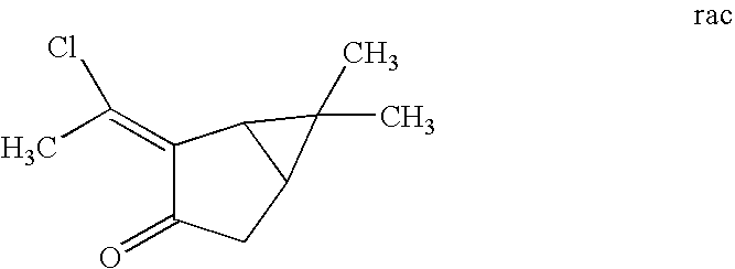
C1(=O)C(=C(C)Cl)C2C(C1)C2(C)C
